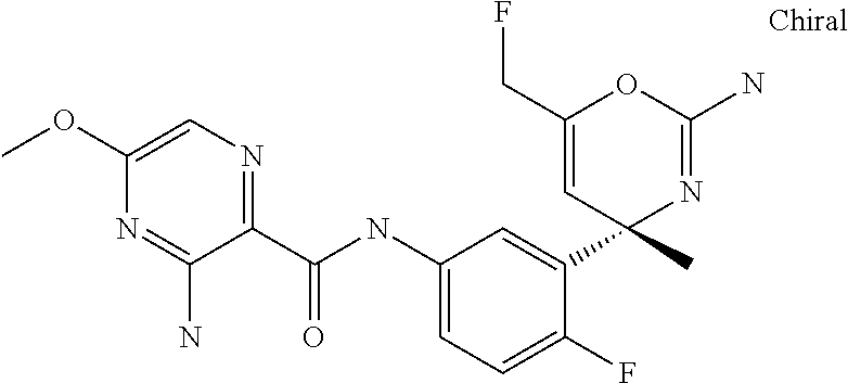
C1=C(OC)N=C(N)C(C(NC2=CC=C(F)C(C3(C)N=C(N)OC(CF)=C3)=C2)=O)=N1
